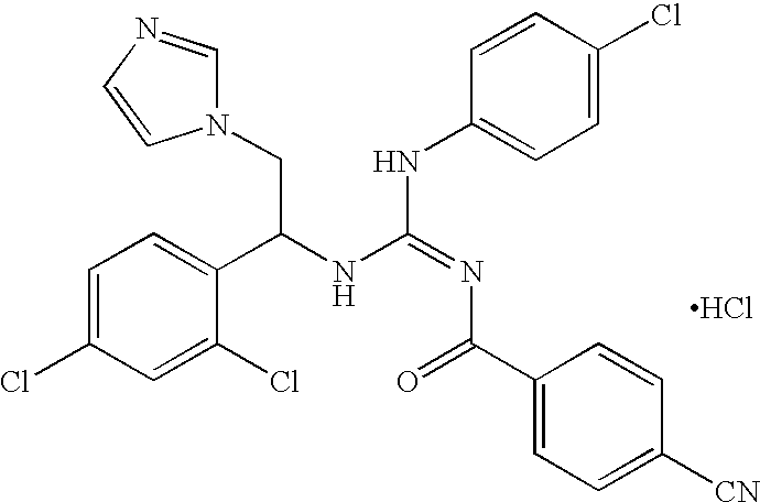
N1(CC(NC(=NC(C2=CC=C([CN])C=C2)=O)NC2=CC=C(Cl)C=C2)C2=CC=C(Cl)C=C2Cl)C=NC=C1.Cl
